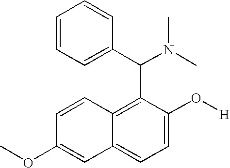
C1(OC)=CC2=CC=C(O[H])C(C(C3=CC=CC=C3)N(C)C)=C2C=C1
